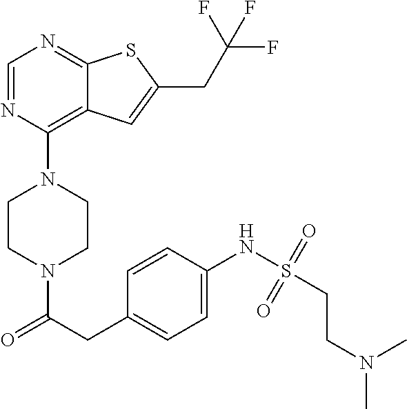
C1CN(C(CC2=CC=C(NS(CCN(C)C)(=O)=O)C=C2)=O)CCN1C1=C2C(=NC=N1)SC(CC(F)(F)F)=C2
